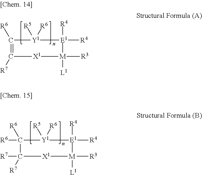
C1([R6])=C([R7])[X1][M]([R3])([L1])[E1]([R4])([R4])[Y1]1([R5])[R6].C1([R6])([R6])C([R7])([R7])[X1][M]([R3])([L1])[E1]([R4])([R4])[Y1]1([R5])[R6]
